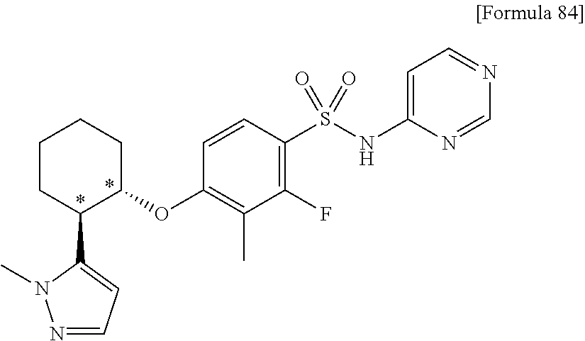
N1=CC=C(C2C(OC3=C(C)C(F)=C(S(=O)(=O)NC4=CC=NC=N4)C=C3)CCCC2)N1C
